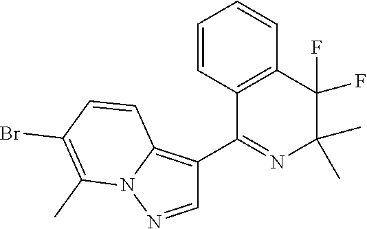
C1=CC2=C(C=C1)C(F)(F)C(C)(C)N=C2C1=C2N(N=C1)C(C)=C(Br)C=C2
